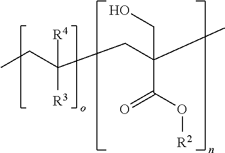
C(CC(C)(CO)C(O[R2])=O)(CC)([R4])[R3]
